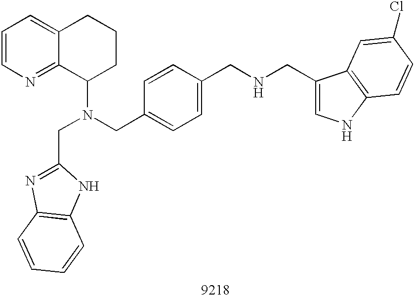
C1=CN=C2C(=C1)CCCC2N(CC1=CC=C(CNCC2=CNC3=C2C=C(Cl)C=C3)C=C1)CC1=NC2=C(N1)C=CC=C2
